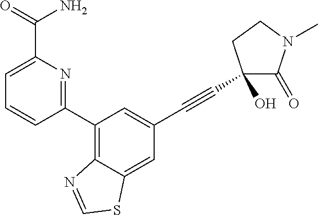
C1=CC(C2=C3C(=CC(C#CC4(O)C(=O)N(C)CC4)=C2)SC=N3)=NC(C(=O)N)=C1
